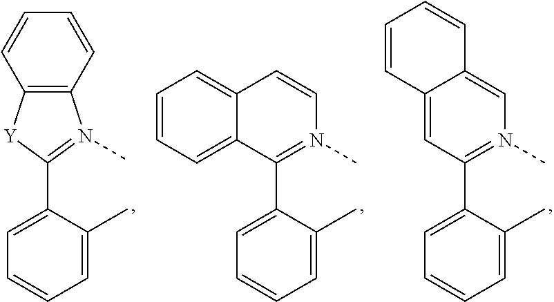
C12=C(C=CC=C1)N(C)=C(C1=CC=CC=C1C)[Y]2.C1(C2=CC=CC=C2C)=N(C)C=CC2=CC=CC=C12.C1(C2=CC=CC=C2C)=N(C)C=C2C(=C1)C=CC=C2
